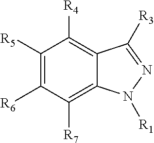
C1([R5])=C([R6])C([R7])=C2C(=C1[R4])C([R3])=NN2[R1]
